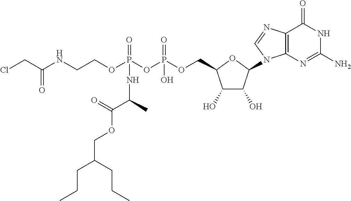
C1(O)C(O)C(N2C3=C(C(=O)NC(N)=N3)N=C2)OC1COP(OP(OCCNC(CCl)=O)(=O)NC(C(=O)OCC(CCC)CCC)C)(=O)O
